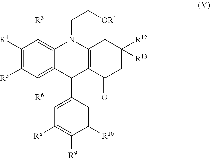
C1([R4])=C([R5])C([R6])=C2C(=C1[R3])N(CC[OR1])C1=C(C2C2=CC([R8])=C([R9])C([R10])=C2)C(=O)CC([R12])([R13])C1
